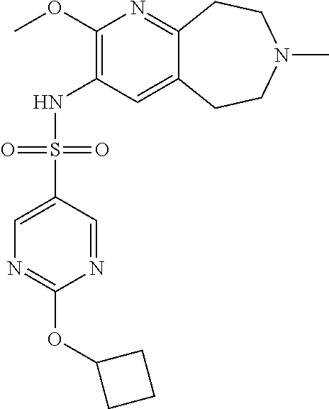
C1(OC)=C(NS(C2=CN=C(OC3CCC3)N=C2)(=O)=O)C=C2C(=N1)CCN(C)CC2
